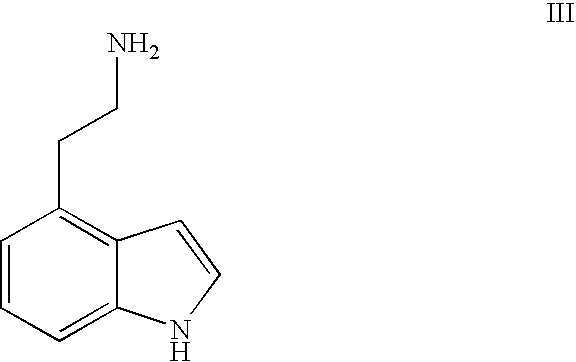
C1=CC=C2C(=C1CCN)C=CN2
